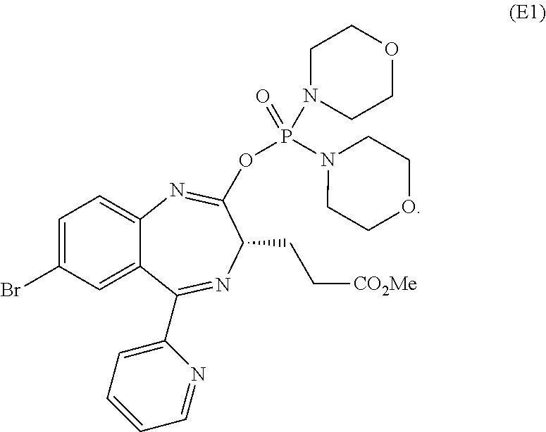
C1=C(Br)C=C2C(=C1)N=C(OP(N1CCOCC1)(=O)N1CCOCC1)C(CC[CO2Me])N=C2C1=CC=CC=N1
